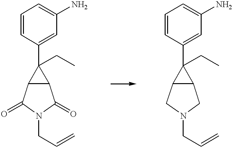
C1=CC(C2(CC)C3C2C(=O)N(CC=C)C3=O)=CC(N)=C1.C1=CC(C2(CC)C3C2CN(CC=C)C3)=CC(N)=C1
